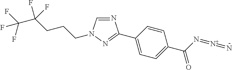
C1(C2=NN(CCCC(C(F)(F)F)(F)F)C=N2)=CC=C(C(N=[N+]=N)=O)C=C1
